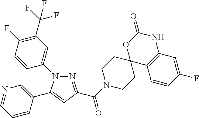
N1=C(C(=O)N2CCC3(CC2)C2=C(NC(=O)O3)C=C(F)C=C2)C=C(C2=CN=CC=C2)N1C1=CC(C(F)(F)F)=C(F)C=C1
